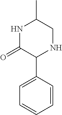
C1=CC(C2NCC(C)NC2=O)=CC=C1
